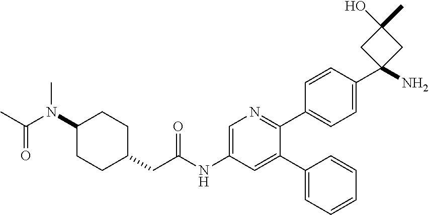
C1=C(NC(CC2CCC(N(C(C)=O)C)CC2)=O)C=C(C2=CC=CC=C2)C(C2=CC=C(C3(N)CC(C)(O)C3)C=C2)=N1
